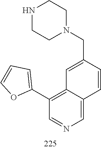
N1(CC2=CC3=C(C4=CC=CO4)C=NC=C3C=C2)CCNCC1
